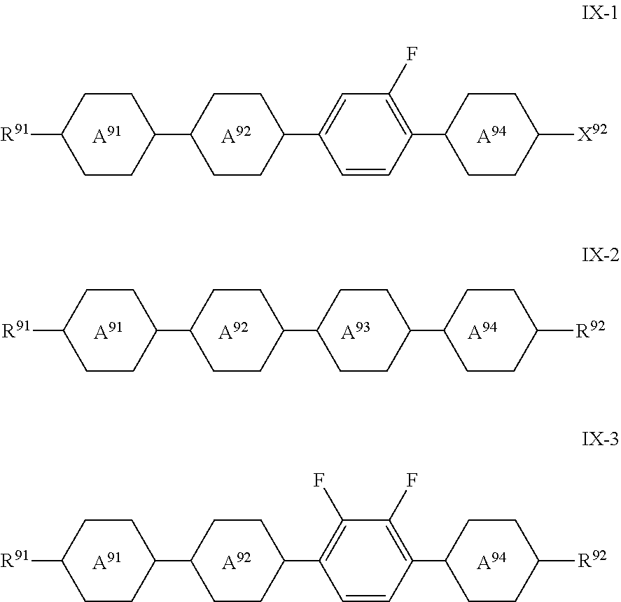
C1CC(C2CCC(C3=CC(F)=C(C4CCC([X92])CC4)C=C3)CC2)CCC1[R91].[A91].[A92].[A94].C1CC(C2CCC(C3=C(F)C(F)=C(C4CCC([R92])CC4)C=C3)CC2)CCC1[R91].[A91].[A92].[A94].[A91].C1CC(C2CCC(C3CCC(C4CCC([R92])CC4)CC3)CC2)CCC1[R91].[A93].[A94].[A92]
